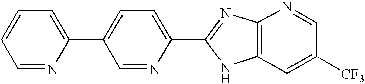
C1=NC(C2=CC=C(C3=NC4=C(C=C([CF3])C=N4)N3)N=C2)=CC=C1
